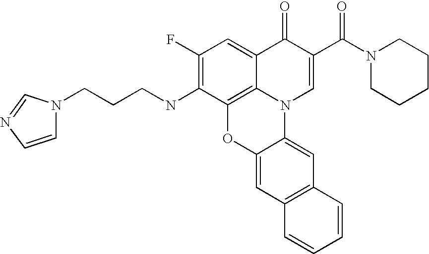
C1(F)=C(NCCCN2C=CN=C2)C2=C3C(=C1)C(=O)C(C(N1CCCCC1)=O)=CN3C1=CC3=C(C=C1O2)C=CC=C3
